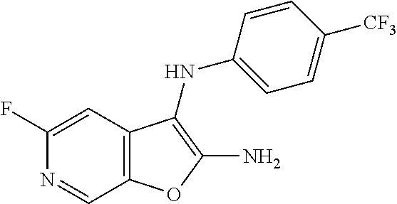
C1(F)=CC2=C(C=N1)OC(N)=C2NC1=CC=C([CF3])C=C1
